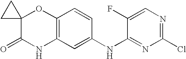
C12(C(=O)NC3=C(O1)C=CC(NC1=NC(Cl)=NC=C1F)=C3)CC2
